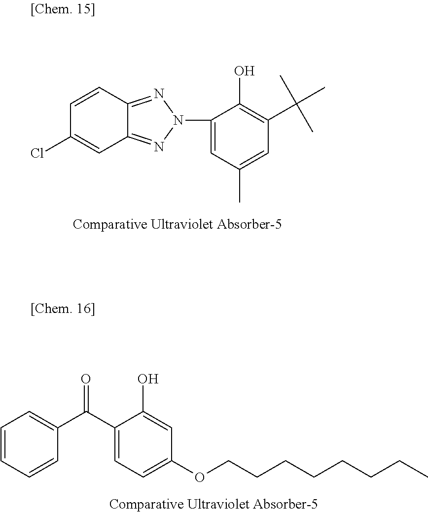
C1=CC2=NN(C3=CC(C)=CC(C(C)(C)C)=C3O)N=C2C=C1Cl.C1=CC=CC(C(C2=CC=C(OCCCCCCCC)C=C2O)=O)=C1
